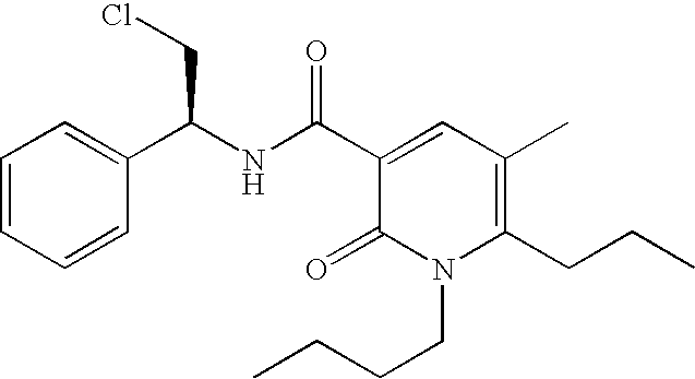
C1(C(NC(C2=CC(C)=C(CCC)N(CCCC)C2=O)=O)CCl)=CC=CC=C1
